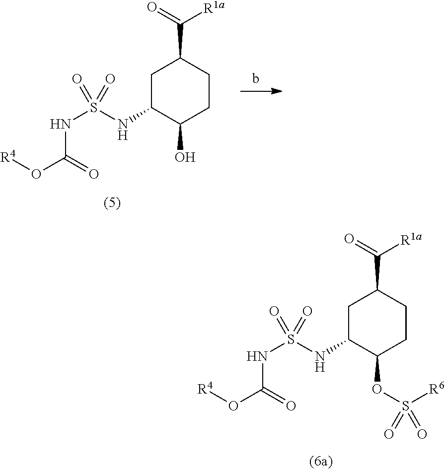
C1C(NS(NC(O[R4])=O)(=O)=O)C(OS([R6])(=O)=O)CCC1C(=O)[R1a].C1C(NS(NC(O[R4])=O)(=O)=O)C(O)CCC1C(=O)[R1a]
